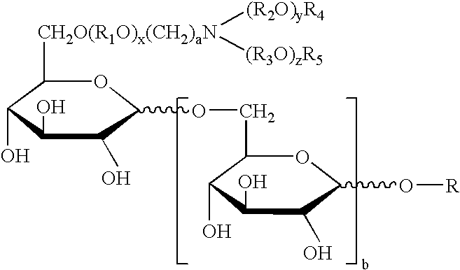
C1([CH2O(R1O)x(CH2)aN]([(R2O)yR4])[(R3O)zR5])C(O)C(O)C(O)C(OCC2C(O)C(O)C(O)C(O[R])O2)O1
